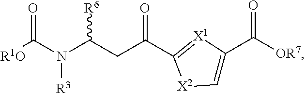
[R1O]C(N(C(CC(=O)C1=[X1]C(C([OR7])=O)=C[X2]1)[R6])[R3])=O
